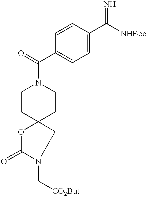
C1=CC(C([NHBoc])=N)=CC=C1C(=O)N1CCC2(CC1)OC(=O)N(C[CO2But])C2
